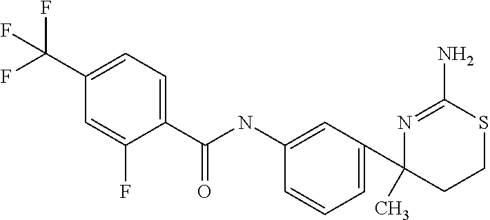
C1(C(NC2=CC(C3(C)CCSC(N)=N3)=CC=C2)=O)=CC=C(C(F)(F)F)C=C1F
